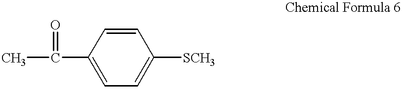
CC(=O)C1=CC=C([SCH3])C=C1
